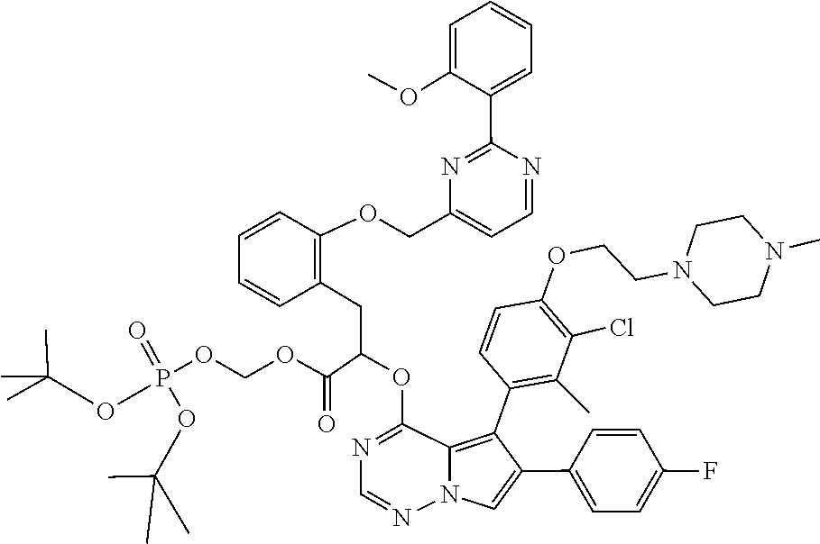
C1=NN2C(=C(C3=C(C)C(Cl)=C(OCCN4CCN(C)CC4)C=C3)C(C3=CC=C(F)C=C3)=C2)C(OC(CC2=C(OCC3=CC=NC(C4=CC=CC=C4OC)=N3)C=CC=C2)C(OCOP(OC(C)(C)C)(=O)OC(C)(C)C)=O)=N1
